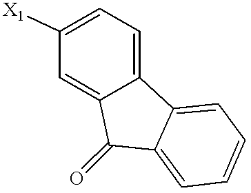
C1=C([X1])C=C2C(=C1)C1=CC=CC=C1C2=O
